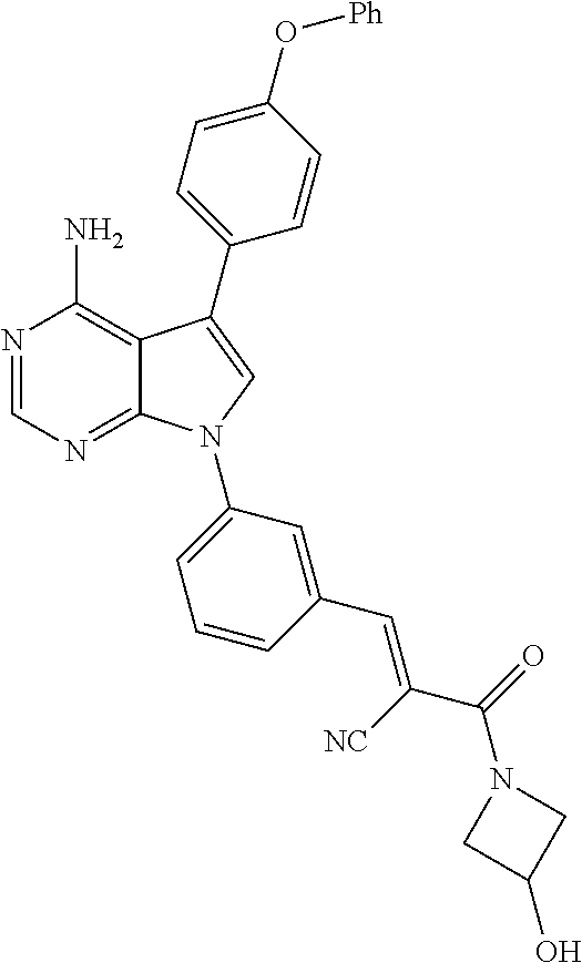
N1=CN=C2C(=C1N)C(C1=CC=C(O[Ph])C=C1)=CN2C1=CC=CC(C=C(C(N2CC(O)C2)=O)[NC])=C1
